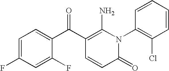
C1=C(F)C=C(F)C(C(C2=C(N)N(C3=C(Cl)C=CC=C3)C(=O)C=C2)=O)=C1
